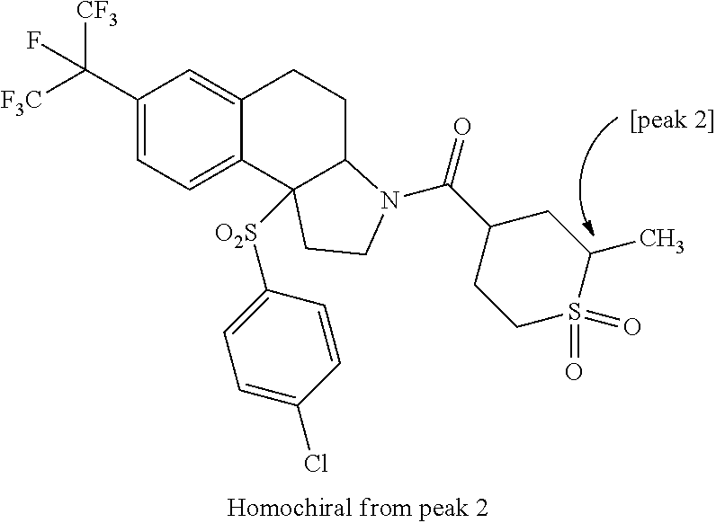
C(C1=CC=C2C(=C1)CCC1C2([O2S]C2=CC=C(Cl)C=C2)CCN1C(=O)C1CC(C)S(=O)(=O)CC1)([F3C])([CF3])F
